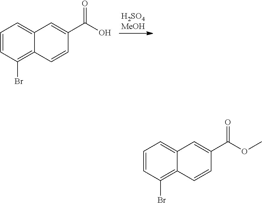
C1=CC(Br)=C2C(=C1)C=C(C(O)=O)C=C2.C1=CC(Br)=C2C(=C1)C=C(C(OC)=O)C=C2
